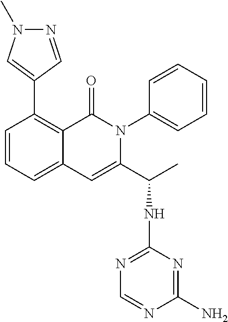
C1=CC=C2C(=C1C1=CN(C)N=C1)C(=O)N(C1=CC=CC=C1)C(C(C)NC1=NC=NC(N)=N1)=C2
